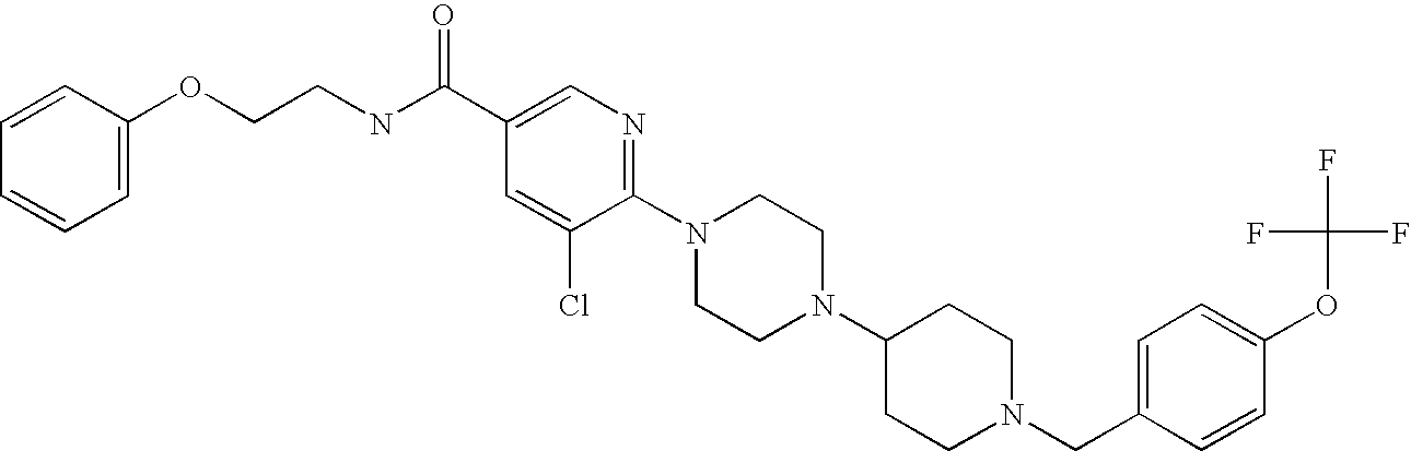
C1(OC(F)(F)F)=CC=C(CN2CCC(N3CCN(C4=NC=C(C(NCCOC5=CC=CC=C5)=O)C=C4Cl)CC3)CC2)C=C1
